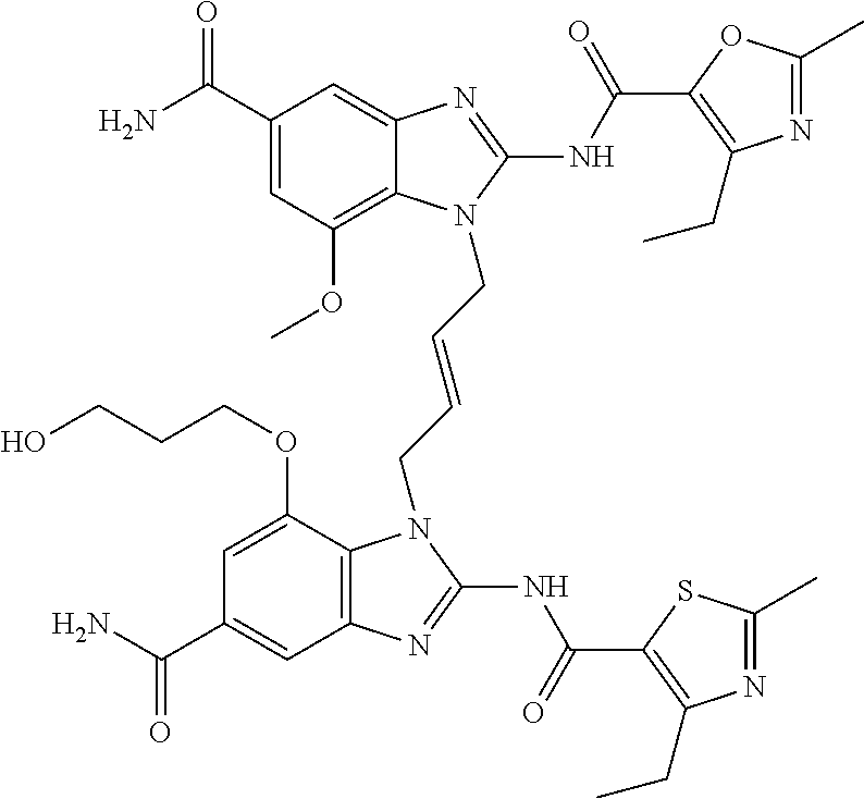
C1(C(N)=O)=CC(OC)=C2C(=C1)N=C(NC(=O)C1=C(CC)N=C(C)O1)N2CC=CCN1C2=C(C=C(C(N)=O)C=C2OCCCO)N=C1NC(=O)C1=C(CC)N=C(C)S1
